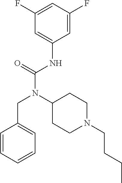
C1(F)=CC(F)=CC(NC(N(C2CCN(CCCC)CC2)CC2=CC=CC=C2)=O)=C1
